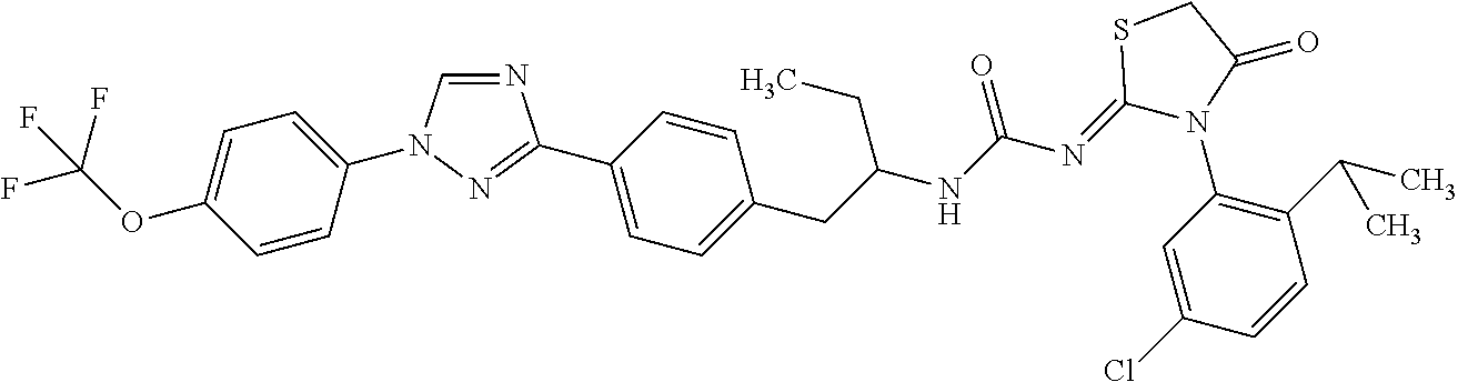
C1=NC(C2=CC=C(CC(CC)NC(N=C3SCC(=O)N3C3=C(C(C)C)C=CC(Cl)=C3)=O)C=C2)=NN1C1=CC=C(OC(F)(F)F)C=C1
